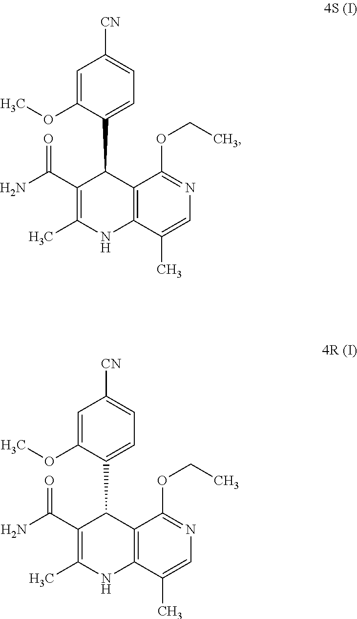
C12=C(C(C)=CN=C1OCC)NC(C)=C(C(=O)N)C2C1=CC=C([CN])C=C1OC.C12=C(C(C)=CN=C1OCC)NC(C)=C(C(=O)N)C2C1=CC=C([CN])C=C1OC
